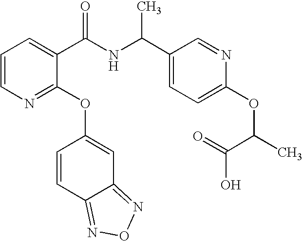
C1=CN=C(OC2=CC3=NON=C3C=C2)C(C(NC(C2=CC=C(OC(C(O)=O)C)N=C2)C)=O)=C1
